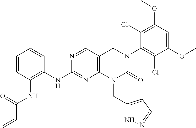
C12=C(C=NC(NC3=C(NC(C=C)=O)C=CC=C3)=N1)CN(C1=C(Cl)C(OC)=CC(OC)=C1Cl)C(=O)N2CC1=CC=NN1
